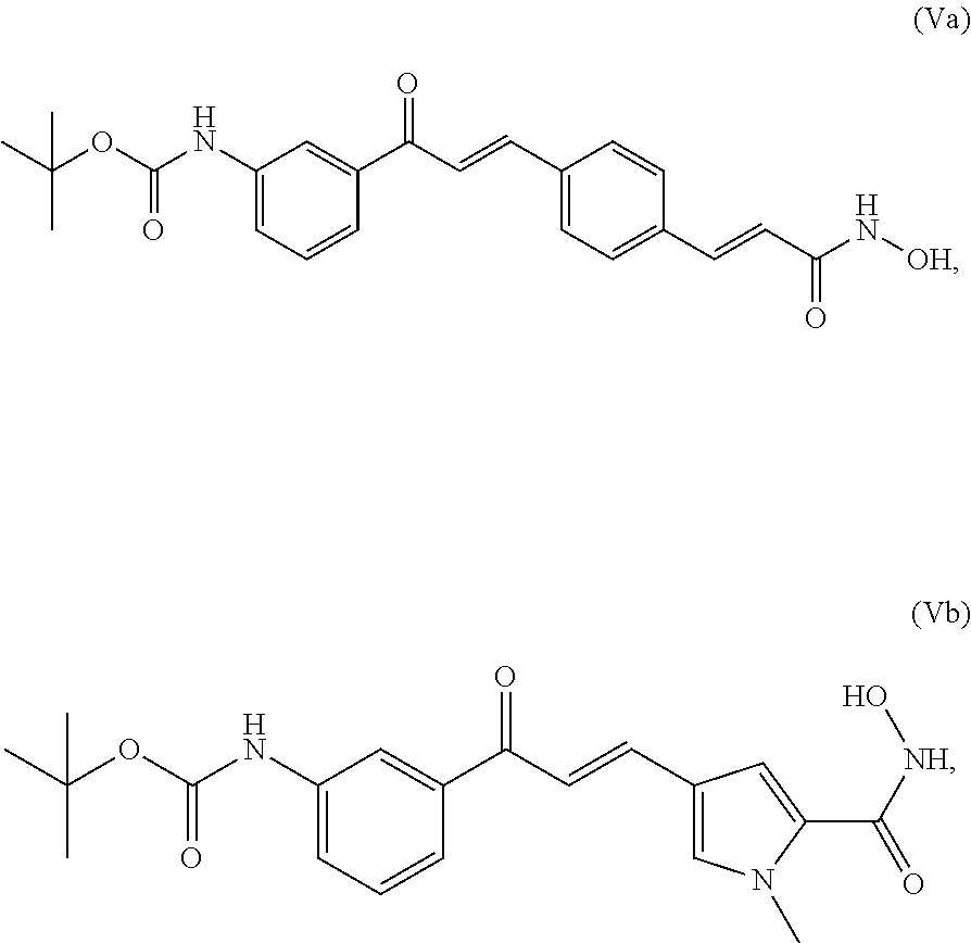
CC(C)(OC(=O)NC1=CC=CC(C(=O)C=CC2=CC=C(C=CC(=O)N[OH])C=C2)=C1)C.CC(C)(OC(=O)NC1=CC=CC(C(=O)C=CC2=CN(C)C(C(=O)[NH]O)=C2)=C1)C
